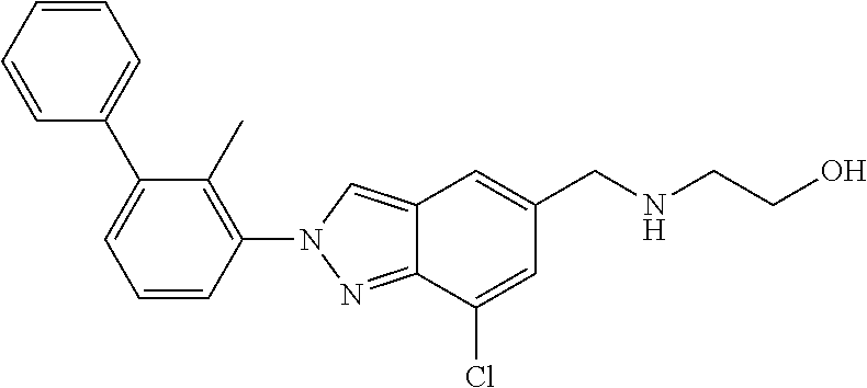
N1(C2=C(C)C(C3=CC=CC=C3)=CC=C2)C=C2C(=N1)C(Cl)=CC(CNCCO)=C2
